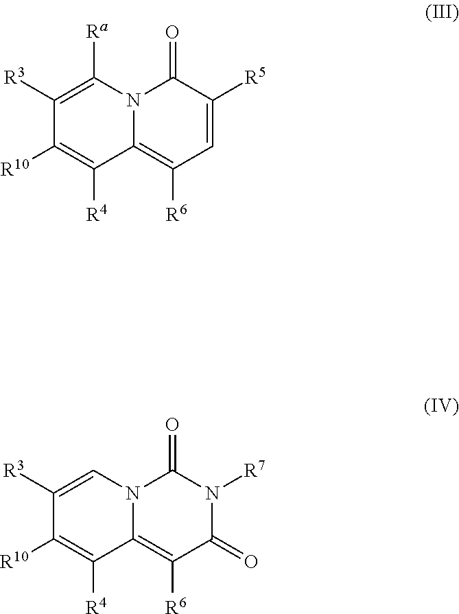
C1([R3])=C([Ra])N2C(=C([R6])C=C([R5])C2=O)C([R4])=C1[R10].C1([R3])=CN2C(=C([R6])C(=O)N([R7])C2=O)C([R4])=C1[R10]
